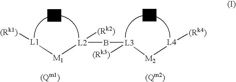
[(Rk1)][L1][M1][L2](B[L3]([(Rk3)])[M2][L4][(Rk4)])[(Rk2)]
